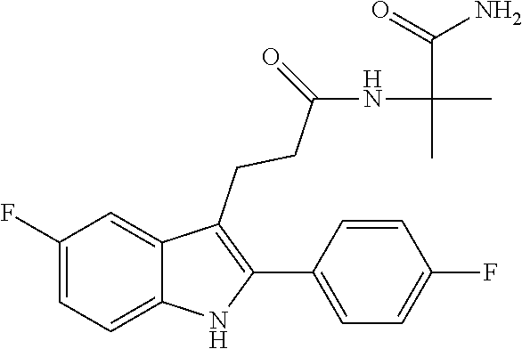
N(C(C)(C(N)=O)C)C(CCC1=C(C2=CC=C(F)C=C2)NC2=CC=C(F)C=C12)=O
